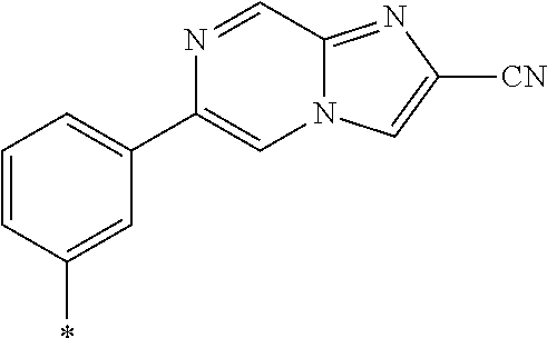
C1=CC(*)=CC(C2=CN3C(=NC([CN])=C3)C=N2)=C1
